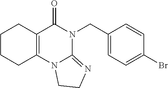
C1CCC2=C(C1)C(=O)N(CC1=CC=C(Br)C=C1)C1=NCCN21
